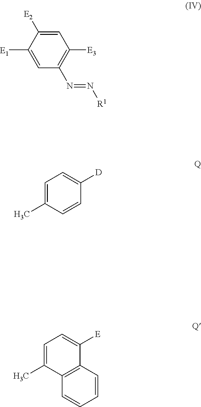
C1=C([E2])C([E1])=CC(N=N[R1])=C1[E3].C1=C(C)C=CC([D])=C1.C1=C(C)C2=C(C([E])=C1)C=CC=C2
